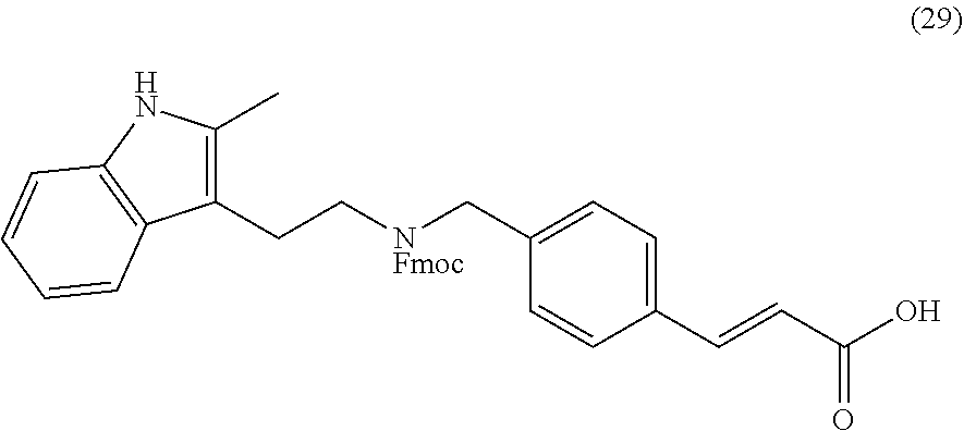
C1(CC[NFmoc]CC2=CC=C(C=CC(O)=O)C=C2)=C(C)NC2=C1C=CC=C2
